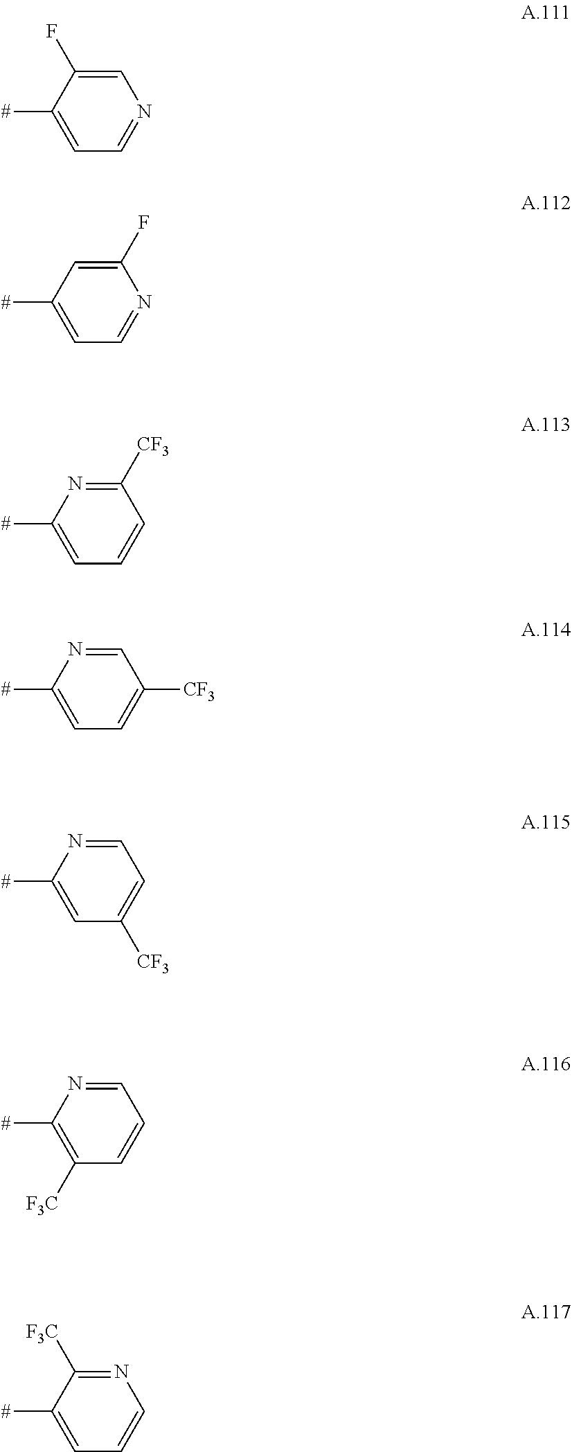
[#]C1=CC=NC=C1F.[#]C1=CC=NC(F)=C1.[#]C1=CC=CC([CF3])=N1.[#]C1=CC=C([CF3])C=N1.[#]C1=CC([CF3])=CC=N1.[#]C1=C([F3C])C=CC=N1.[#]C1=CC=CN=C1[F3C]
